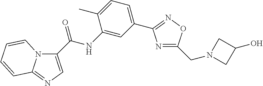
C1(C(NC2=CC(C3=NOC(CN4CC(O)C4)=N3)=CC=C2C)=O)=CN=C2N1C=CC=C2
